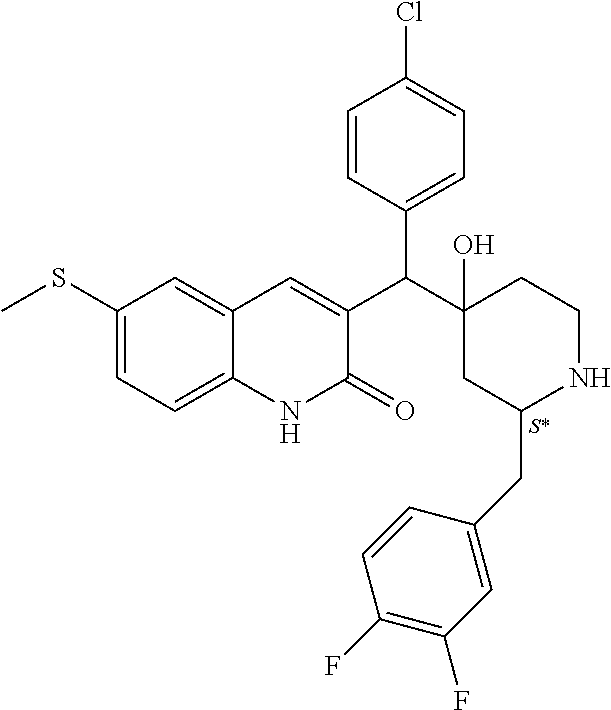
C1(SC)=CC=C2C(=C1)C=C(C(C1(O)CC(CC3=CC(F)=C(F)C=C3)NCC1)C1=CC=C(Cl)C=C1)C(=O)N2.[S*]
